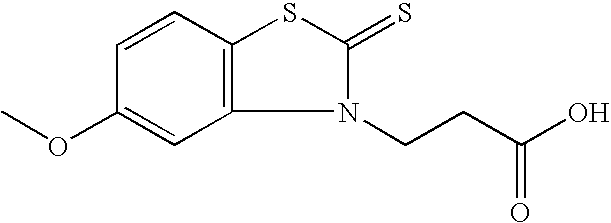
C12=C(C=CC(OC)=C1)SC(=S)N2CCC(O)=O
